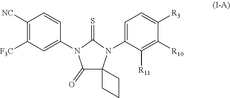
C1([NC])=C([F3C])C=C(N2C(=O)C3(N(C4=CC=C([R3])C([R10])=C4[R11])C2=S)CCC3)C=C1
